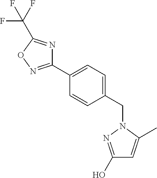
C1(C2=CC=C(CN3N=C(O)C=C3C)C=C2)=NOC(C(F)(F)F)=N1
